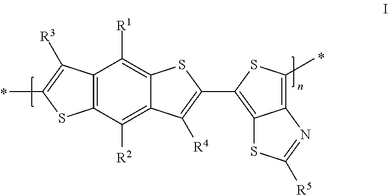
C12=C(C([R3])=C(C)S1)C([R1])=C1C(=C2[R2])C([R4])=C(C2=C3C(=C(C)S2)N=C([R5])S3)S1
